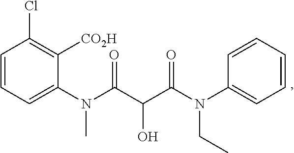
C1=CC=C(N(C(C(C(N(C2=CC=CC=C2)CC)=O)O)=O)C)C([CO2H])=C1Cl
